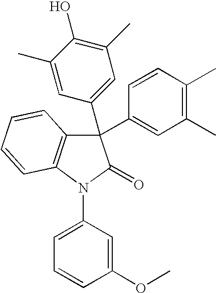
C1(C)=CC(C2(C3=CC(C)=C(C)C=C3)C3=C(N(C4=CC=CC(OC)=C4)C2=O)C=CC=C3)=CC(C)=C1O
